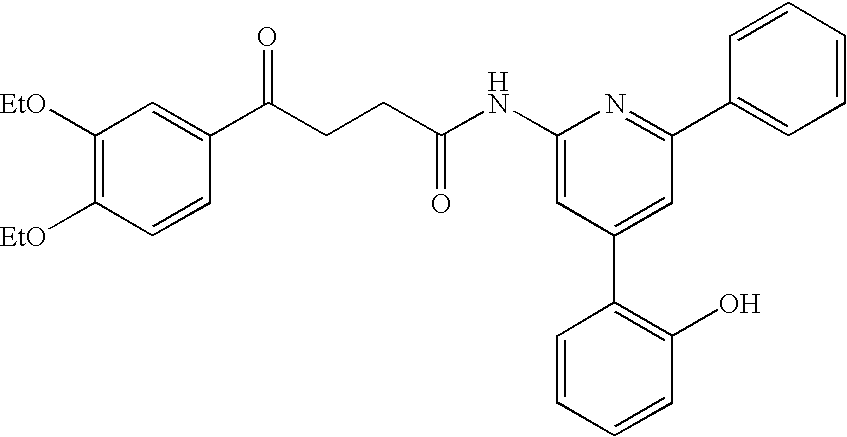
C1(NC(CCC(C2=CC([EtO])=C([EtO])C=C2)=O)=O)=CC(C2=C(O)C=CC=C2)=CC(C2=CC=CC=C2)=N1
